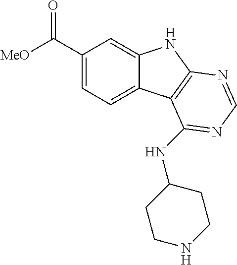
C1(C([MeO])=O)=CC=C2C(=C1)NC1=C2C(NC2CCNCC2)=NC=N1
